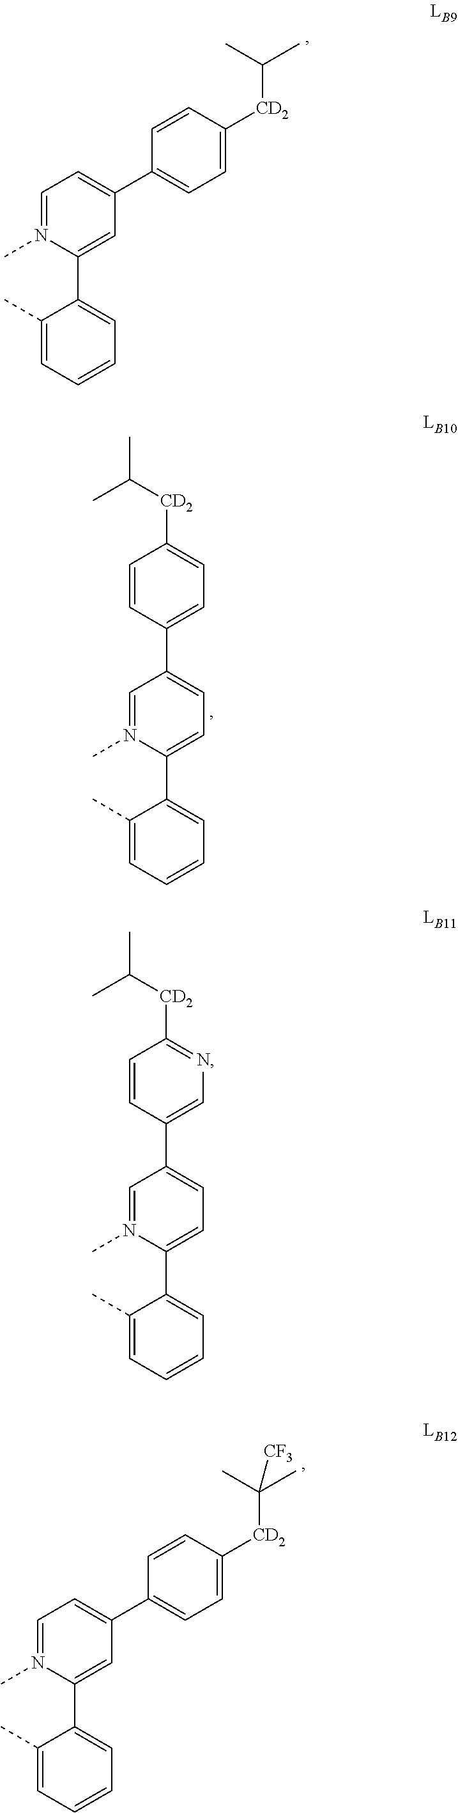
C1(C)=CC=CC=C1C1=CC(C2=CC=C([CD2]C(C)C)C=C2)=CC=N1C.C1(C)=CC=CC=C1C1=CC=C(C2=CC=C([CD2]C(C)C)C=C2)C=N1C.C1(C)=CC=CC=C1C1=CC(C2=CC=C([CD2]C(C)(C)[CF3])C=C2)=CC=N1C.C1(C)=CC=CC=C1C1=CC=C(C2=CN=C([CD2]C(C)C)C=C2)C=N1C
